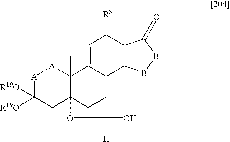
[A]1C([R19O])([R19O])CC23C(C)([A]1)C1=CC([R3])C4(C)C(C1C(C2)C(O)([H])O3)BBC4=O
